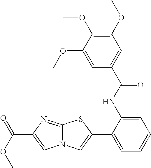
N12C(=NC(C(OC)=O)=C1)SC(C1=CC=CC=C1NC(C1=CC(OC)=C(OC)C(OC)=C1)=O)=C2
